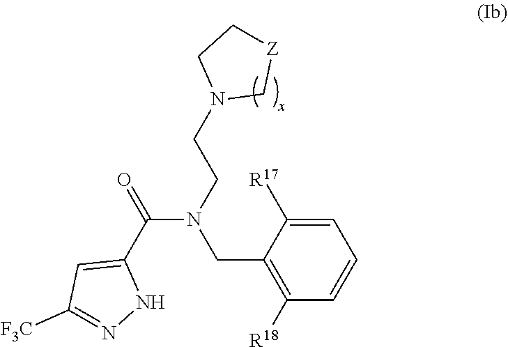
C(N(CC1=C([R18])C=CC=C1[R17])CCN1C[Z]CC1)(C1=CC([F3C])=NN1)=O
